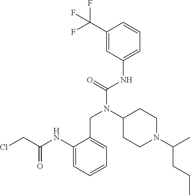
C1(NC(CCl)=O)=CC=CC=C1CN(C1CCN(C(C)CCC)CC1)C(=O)NC1=CC=CC(C(F)(F)F)=C1
